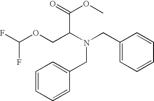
C1=CC=CC(CN(CC2=CC=CC=C2)C(COC(F)F)C(OC)=O)=C1
